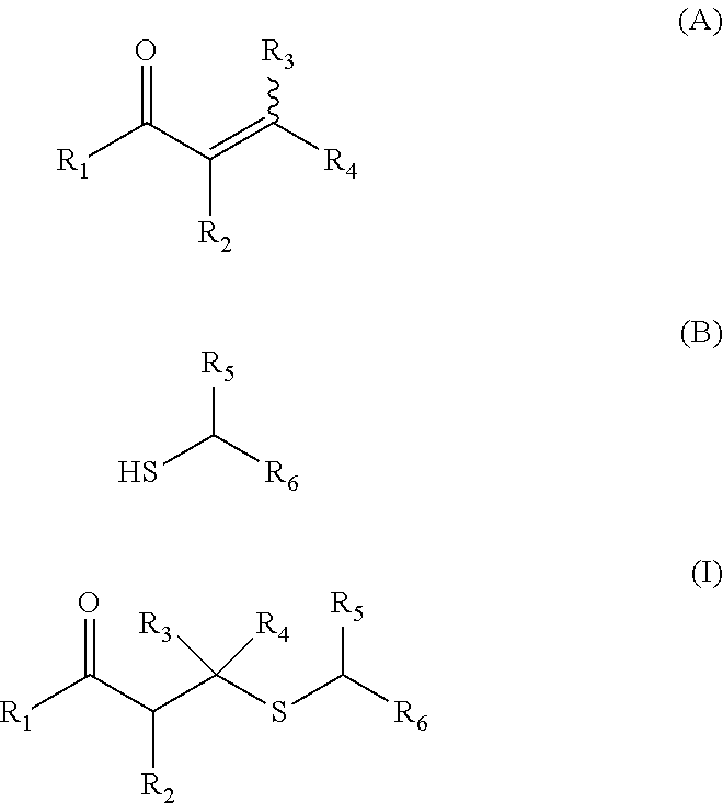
[R1]C(C(C(SC([R6])[R5])([R3])[R4])[R2])=O.[R1]C(C(=C([R4])[R3])[R2])=O.SC([R6])[R5]
